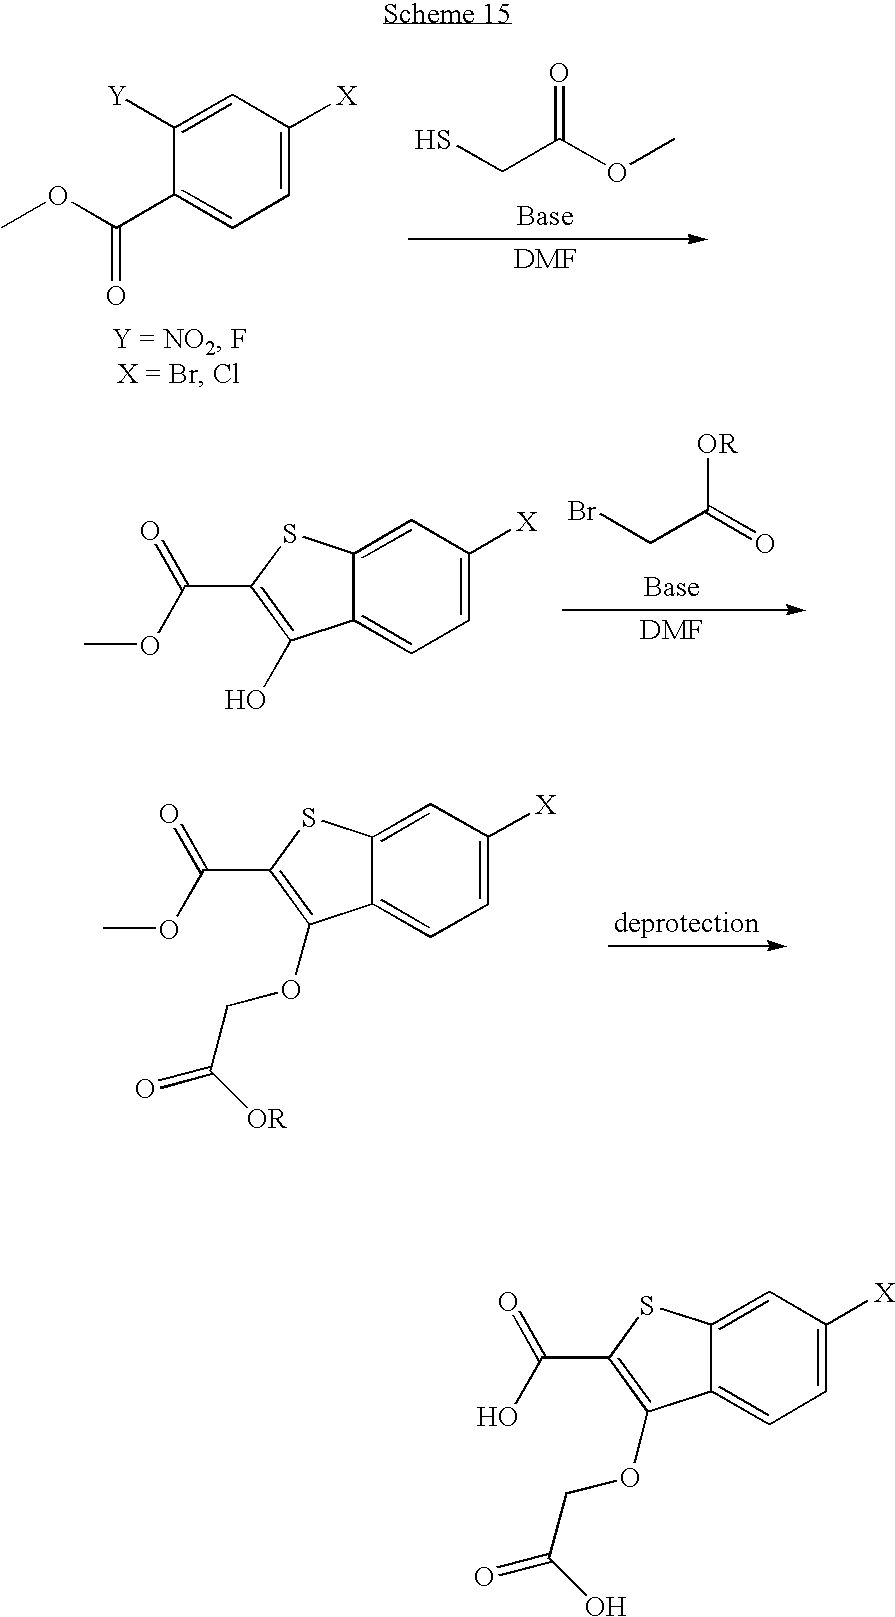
C1=C([Y])C(C(OC)=O)=CC=C1[X].O=C(OC)CS.[OR]C(=O)CBr.C1=C2C(=CC=C1[X])C(O)=C(C(OC)=O)S2.C1=C2C(=CC=C1[X])C(OCC(=O)[OR])=C(C(OC)=O)S2.C1=C2C(=CC=C1[X])C(OCC(=O)O)=C(C(O)=O)S2
